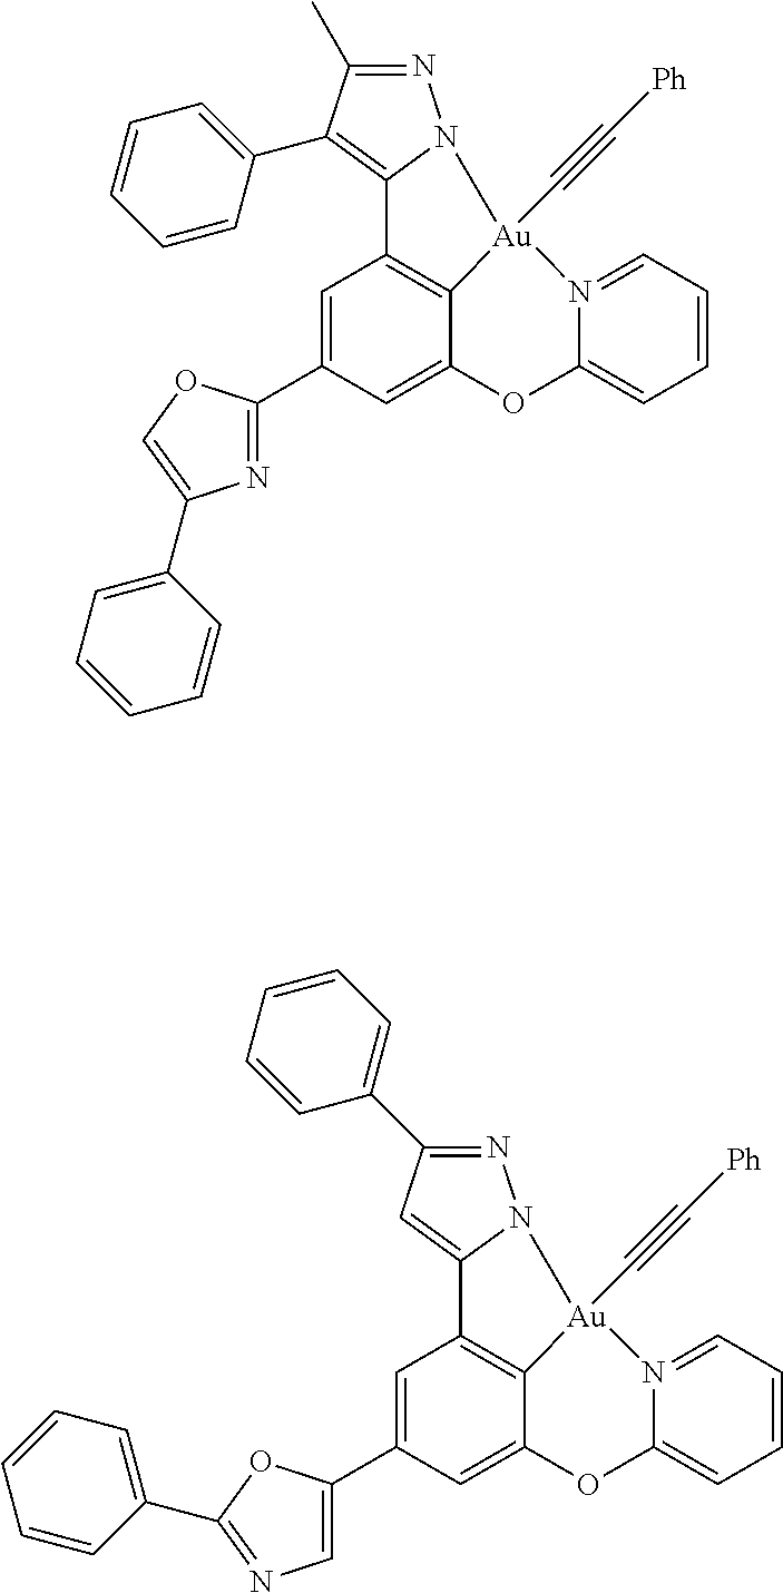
N1=C(C2=CC=CC=C2)C=C2N1[Au]1(C#C[Ph])C3=C2C=C(C2=CN=C(C4=CC=CC=C4)O2)C=C3OC2=CC=CC=N12.N1=C(C)C(C2=CC=CC=C2)=C2N1[Au]1(C#C[Ph])C3=C2C=C(C2=NC(C4=CC=CC=C4)=CO2)C=C3OC2=CC=CC=N12
